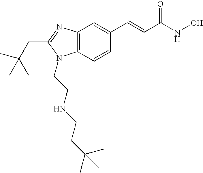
C12=C(C=CC(C=CC(NO)=O)=C1)N(CCNCCC(C)(C)C)C(CC(C)(C)C)=N2
